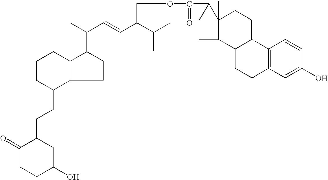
C(C(C(C)C)C=CC(C)C1CCC2C1CCCC2CCC1C(=O)CCC(O)C1)OC(C1CCC2C1(C)CCC1C2CCC2=C1C=CC(O)=C2)=O
